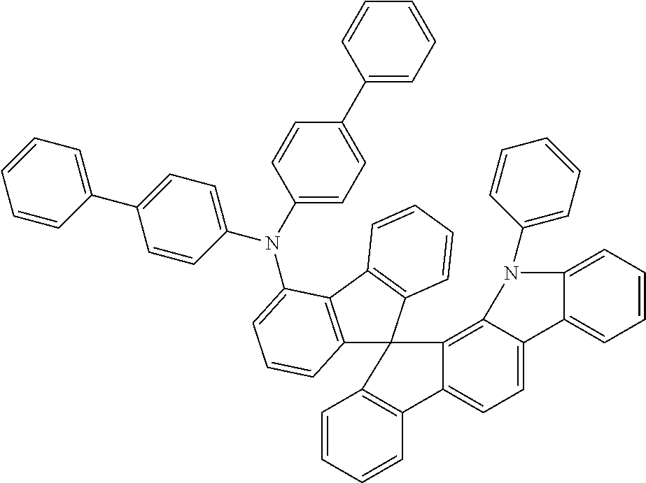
C12=C(C3=C(C=CC=C3)C13C1=C4C(=CC=C1C1=C3C=CC=C1)C1=CC=CC=C1N4C1=CC=CC=C1)C(N(C1=CC=C(C3=CC=CC=C3)C=C1)C1=CC=C(C3=CC=CC=C3)C=C1)=CC=C2
